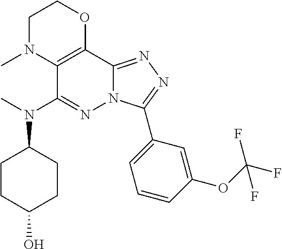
C1N(C)C2=C(OC1)C1=NN=C(C3=CC=CC(OC(F)(F)F)=C3)N1N=C2N(C)C1CCC(O)CC1
